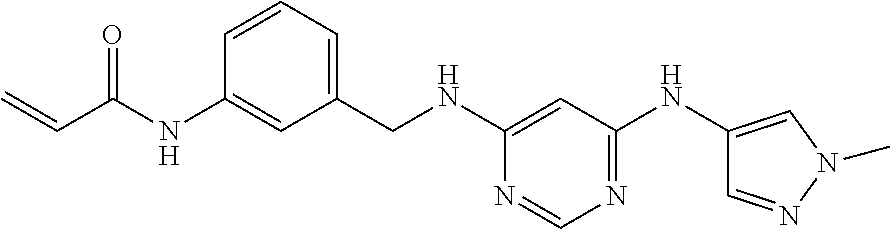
C1(CNC2=CC(NC3=CN(C)N=C3)=NC=N2)=CC=CC(NC(C=C)=O)=C1
